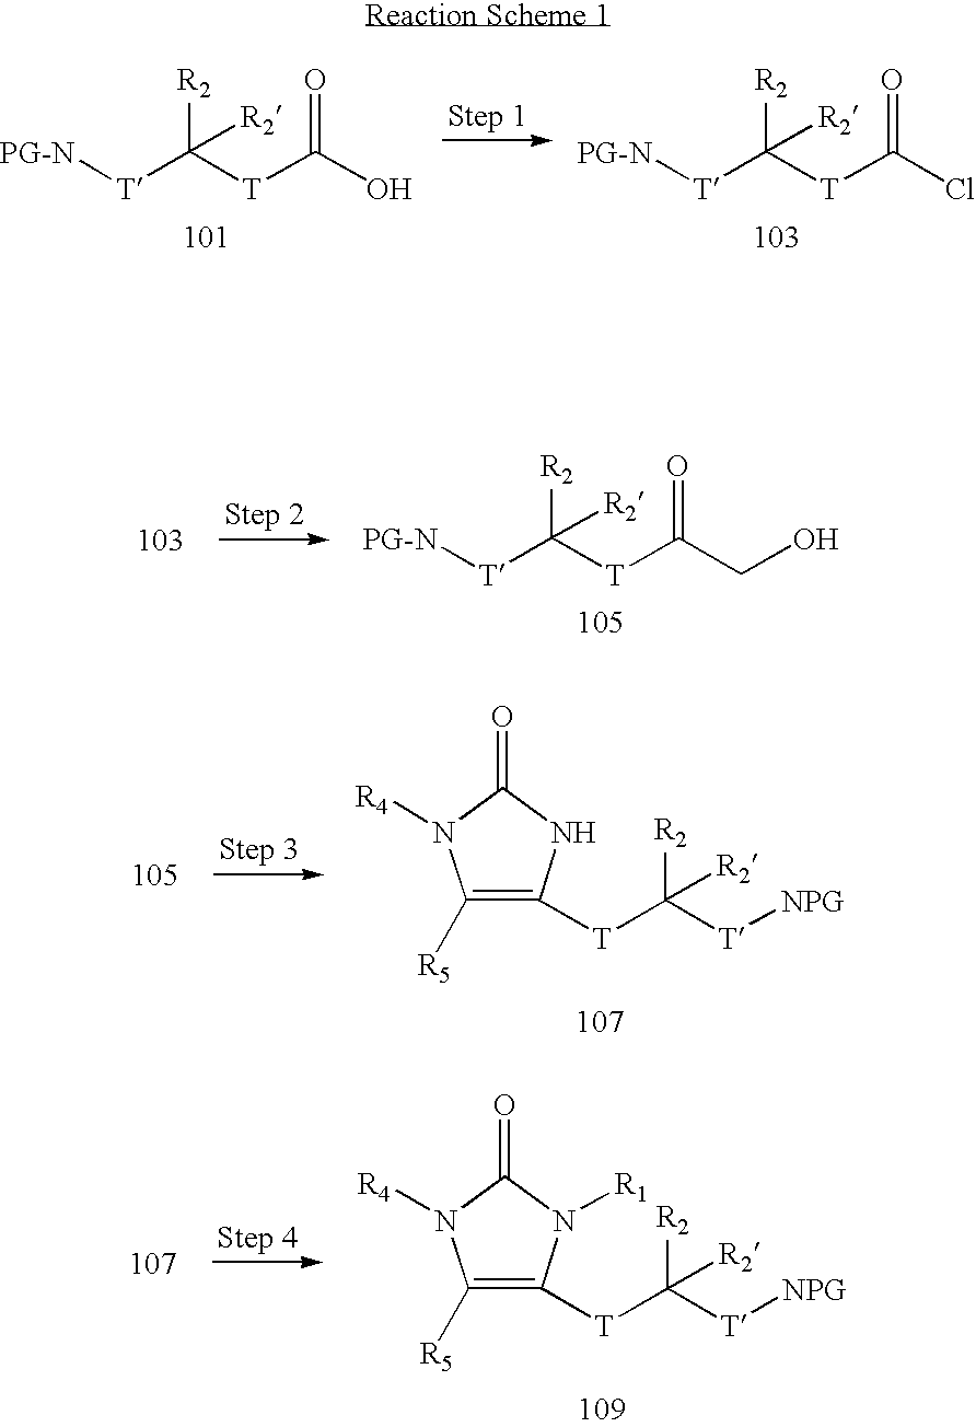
[PG-N][T]C([T]C(O)=O)([R2])[R2].[PG-N][T]C([T]C(Cl)=O)([R2])[R2].[T](C([T][NPG])([R2])[R2])C1=C([R5])N([R4])C(=O)N1[R1].[PG-N][T]C([T]C(CO)=O)([R2])[R2].[T](C([T][NPG])([R2])[R2])C1=C([R5])N([R4])C(=O)N1
